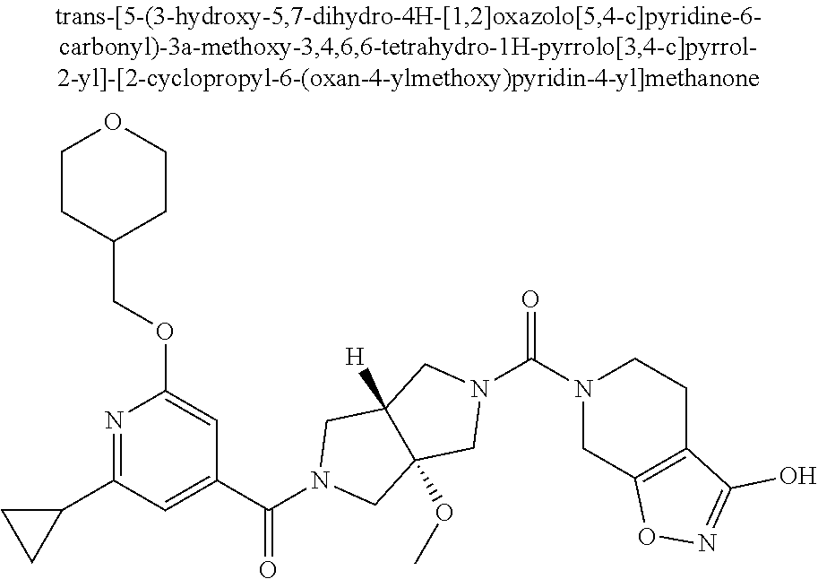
C1CC(COC2=CC(C(N3CC4(OC)C([H])(C3)CN(C(N3CC5=C(CC3)C(O)=NO5)=O)C4)=O)=CC(C3CC3)=N2)CCO1
